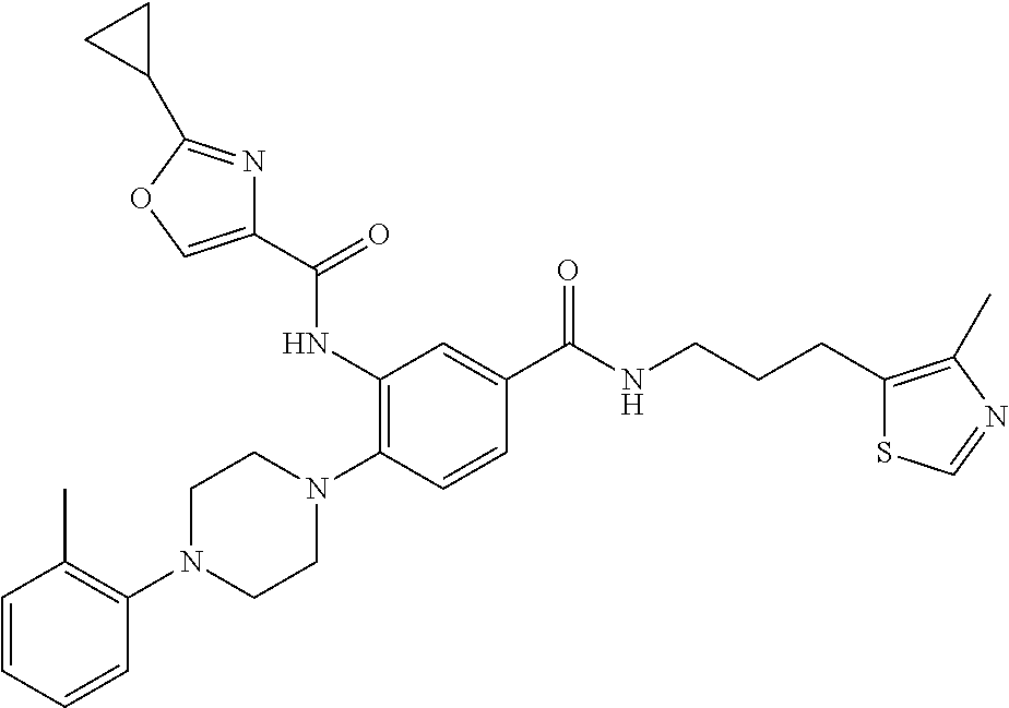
C1=CC=CC(N2CCN(C3=C(NC(C4=COC(C5CC5)=N4)=O)C=C(C(NCCCC4=C(C)N=CS4)=O)C=C3)CC2)=C1C
